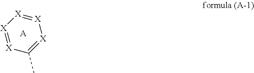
[X]1=[X][X]=C(C)[X]=[X]1.[A]
